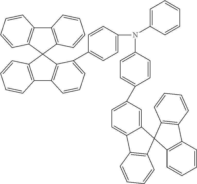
C12=C(C3(C4=C1C=CC=C4)C1=C(C4=C3C(C3=CC=C(N(C5=CC=CC=C5)C5=CC=C(C6=CC=C7C(=C6)C6(C8=C7C=CC=C8)C7=C(C=CC=C7)C7=C6C=CC=C7)C=C5)C=C3)=CC=C4)C=CC=C1)C=CC=C2
